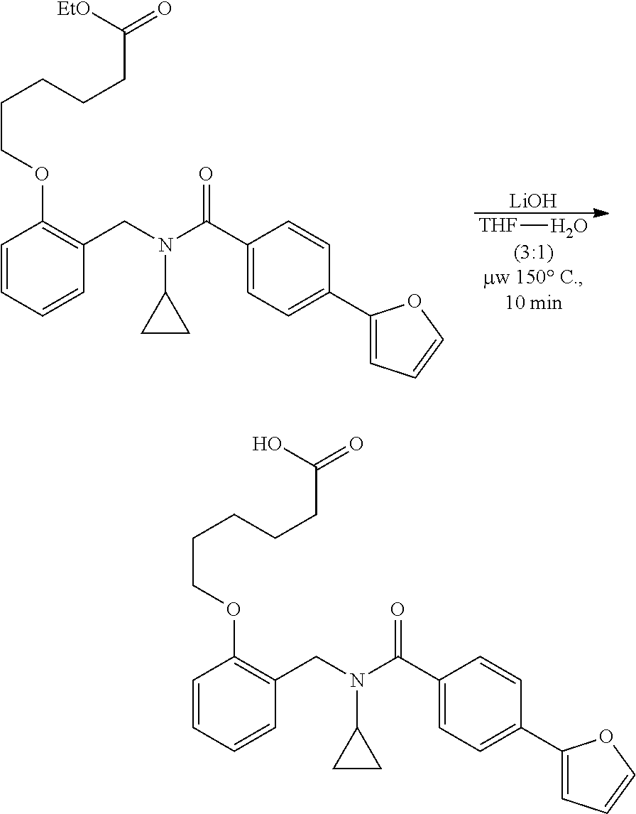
[THF]O.[LiOH].N(CC1=C(OCCCCCC([EtO])=O)C=CC=C1)(C(C1=CC=C(C2=CC=CO2)C=C1)=O)C1CC1.N(CC1=C(OCCCCCC(O)=O)C=CC=C1)(C(C1=CC=C(C2=CC=CO2)C=C1)=O)C1CC1
